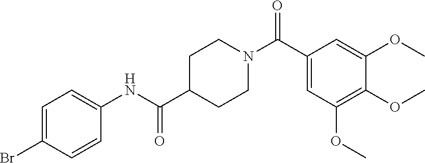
C1(C(N2CCC(C(NC3=CC=C(Br)C=C3)=O)CC2)=O)=CC(OC)=C(OC)C(OC)=C1
